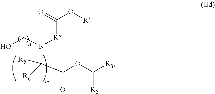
OCN(C([R6])([R5])C(OC([R3])[R2])=O)[R]C(O[R])=O
